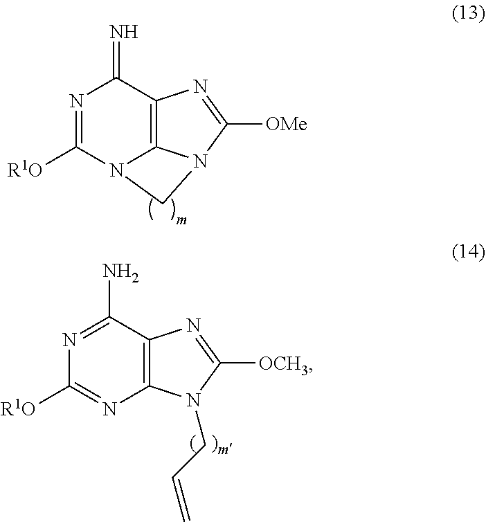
N1=C([R1O])N2C3=C(C1=N)N=C([OMe])N3C2.N1=C(N)C2=C(N=C1[R1O])N(CC=C)C([OCH3])=N2
